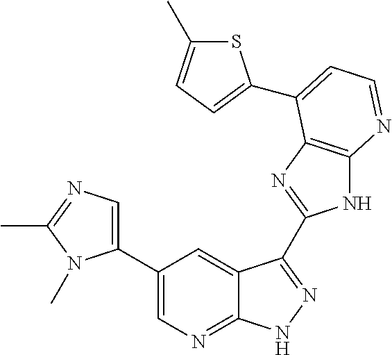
C1(C2=CN=C(C)N2C)=CN=C2C(=C1)C(C1=NC3=C(N1)N=CC=C3C1=CC=C(C)S1)=NN2
